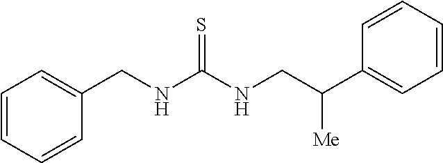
C1(CNC(NCC(C2=CC=CC=C2)[Me])=S)=CC=CC=C1
